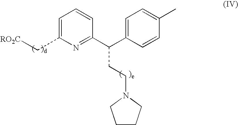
C1=C(C[RO2C])N=C(C(C2=CC=C(C)C=C2)CCN2CCCC2)C=C1
